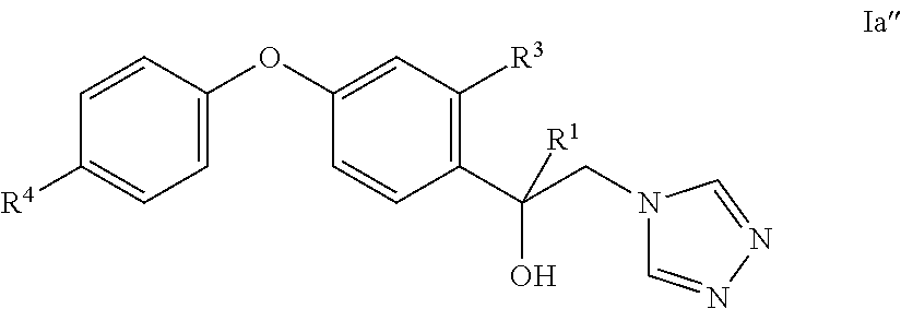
C1=C([R4])C=CC(OC2=CC([R3])=C(C(O)(CN3C=NN=C3)[R1])C=C2)=C1
